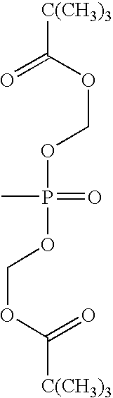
P(OCOC(=O)[C(CH3)3])(C)(=O)OCOC(=O)[C(CH3)3]
